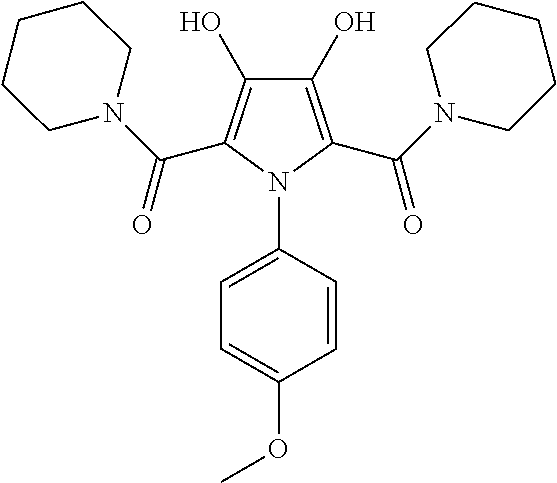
C1(O)=C(C(N2CCCCC2)=O)N(C2=CC=C(OC)C=C2)C(C(N2CCCCC2)=O)=C1O
